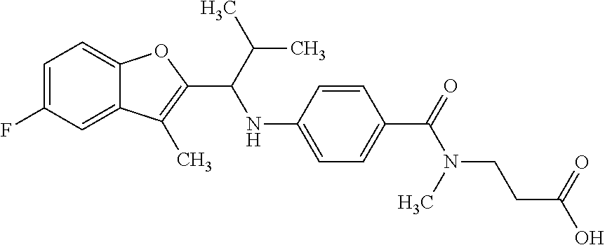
C1=C(F)C=C2C(=C1)OC(C(NC1=CC=C(C(=O)N(CCC(O)=O)C)C=C1)C(C)C)=C2C
